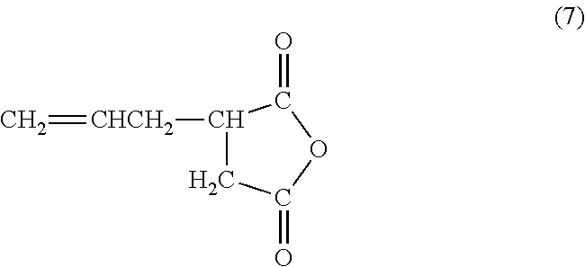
C1([CHCH2]=C)CC(=O)OC1=O
